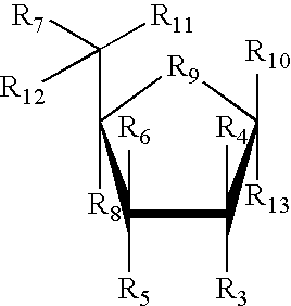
C1([R6])([R5])C([R4])([R3])C([R13])([R10])[R9]C1([R8])C([R7])([R11])[R12]
